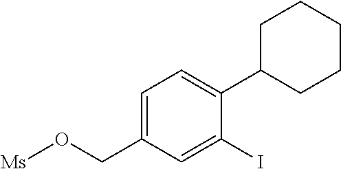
[Ms]OCC1=CC=C(C2CCCCC2)C(I)=C1
